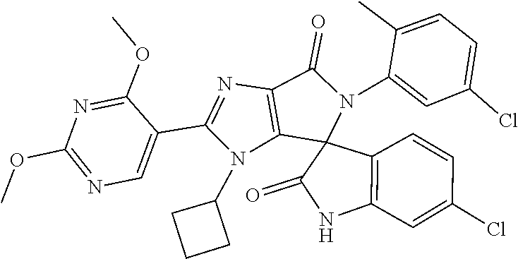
C1(N2C(C3=CN=C(OC)N=C3OC)=NC3=C2C2(C4=C(NC2=O)C=C(Cl)C=C4)N(C2=CC(Cl)=CC=C2C)C3=O)CCC1
